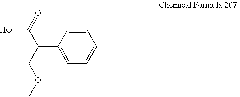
C1=CC(C(COC)C(O)=O)=CC=C1
